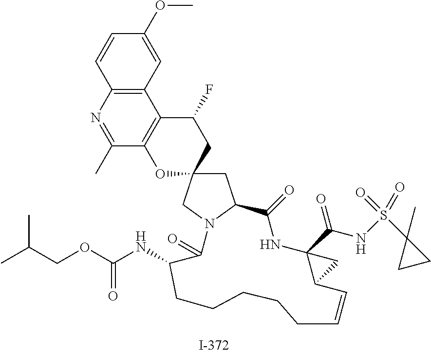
C1=CC2=C(C=C1OC)C1=C(C(C)=N2)OC2(CC1F)CC1N(C2)C(=O)C(NC(=O)OCC(C)C)CCCCCC=CC2C(C(NS(C3(C)CC3)(=O)=O)=O)(NC1=O)C2
